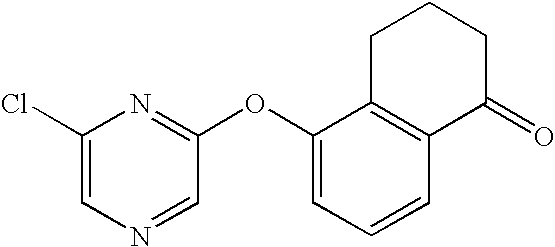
C1(Cl)=CN=CC(OC2=CC=CC3=C2CCCC3=O)=N1
